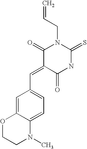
C1(=O)C(=CC2=CC=C3C(=C2)OCCN3C)C(=O)NC(=S)N1CC=C
